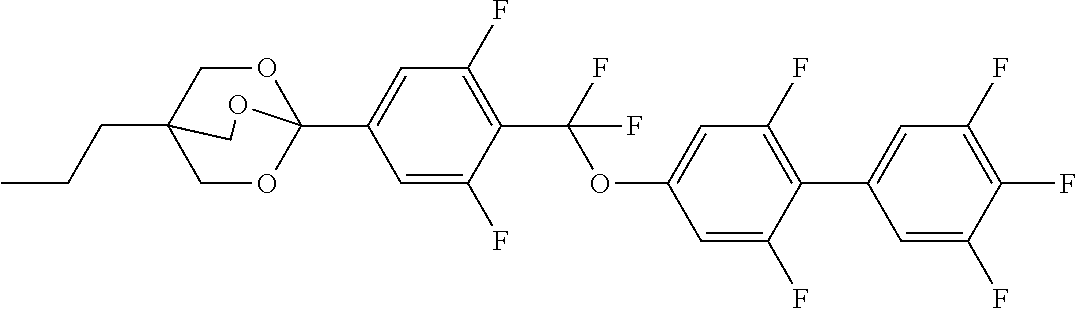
CCCC12COC(C3=CC(F)=C(C(OC4=CC(F)=C(C5=CC(F)=C(F)C(F)=C5)C(F)=C4)(F)F)C(F)=C3)(OC1)OC2
